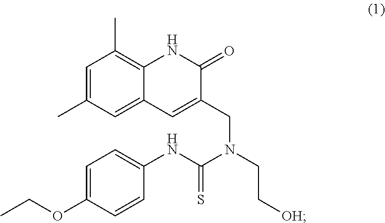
C1=C(OCC)C=CC(NC(N(CC[OH])CC2=CC3=CC(C)=CC(C)=C3NC2=O)=S)=C1
